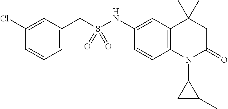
C1(CS(NC2=CC3=C(C=C2)N(C2CC2C)C(=O)CC3(C)C)(=O)=O)=CC=CC(Cl)=C1
